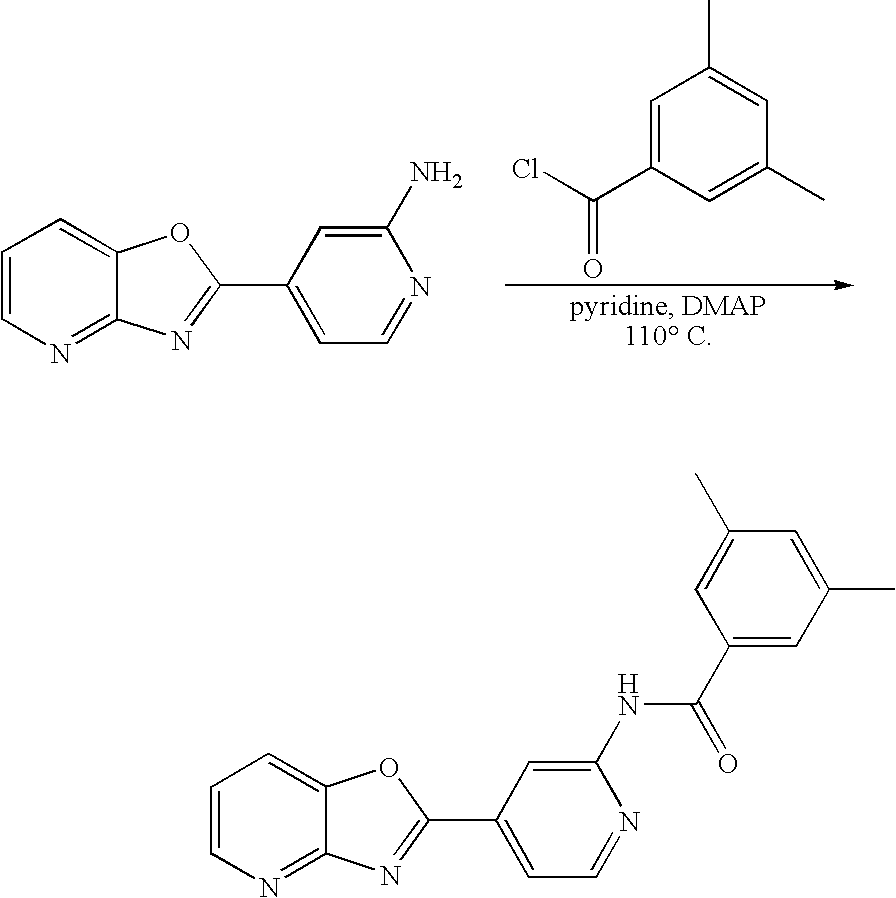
C1=C(C(Cl)=O)C=C(C)C=C1C.C1=CN=C2C(=C1)OC(C1=CC=NC(N)=C1)=N2.C1=CN=C2C(=C1)OC(C1=CC=NC(NC(C3=CC(C)=CC(C)=C3)=O)=C1)=N2
